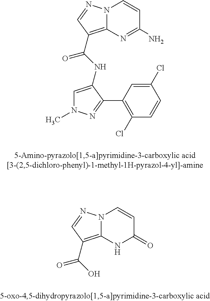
N12C(=C(C(NC3=CN(C)N=C3C3=C(Cl)C=CC(Cl)=C3)=O)C=N1)N=C(N)C=C2.N12C(=C(C(O)=O)C=N1)NC(=O)C=C2
